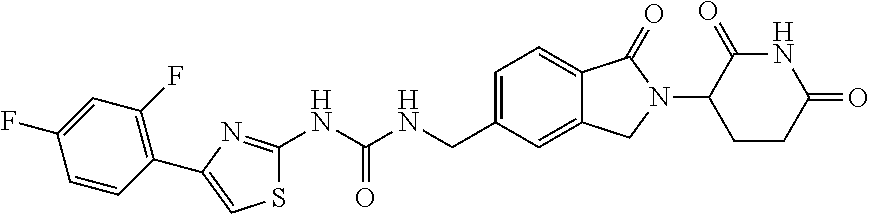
S1C(NC(=O)NCC2=CC=C3C(=C2)CN(C2CCC(=O)NC2=O)C3=O)=NC(C2=C(F)C=C(F)C=C2)=C1
